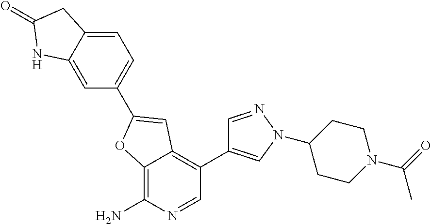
C12=C(N)N=CC(C3=CN(C4CCN(C(C)=O)CC4)N=C3)=C1C=C(C1=CC=C3C(=C1)NC(=O)C3)O2
